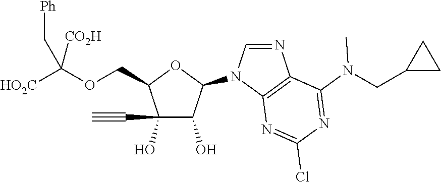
C(C1C(O)(C#C)C(O)C(N2C=NC3=C2N=C(Cl)N=C3N(CC2CC2)C)O1)OC([HO2C])([CO2H])C[Ph]
